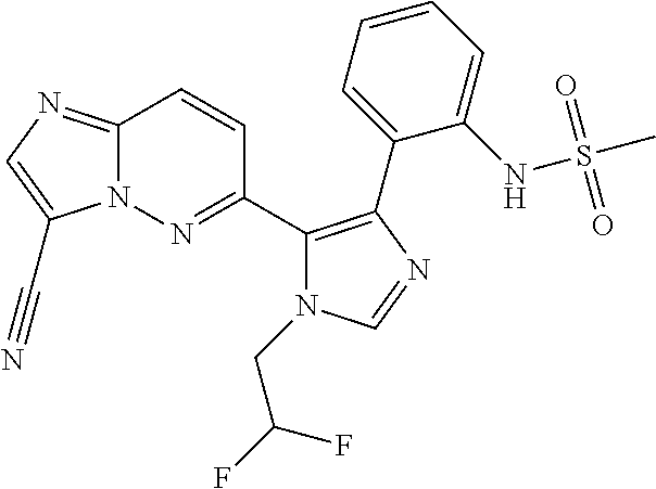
N12C(=NC=C1C#N)C=CC(C1=C(C3=CC=CC=C3NS(C)(=O)=O)N=CN1CC(F)F)=N2
